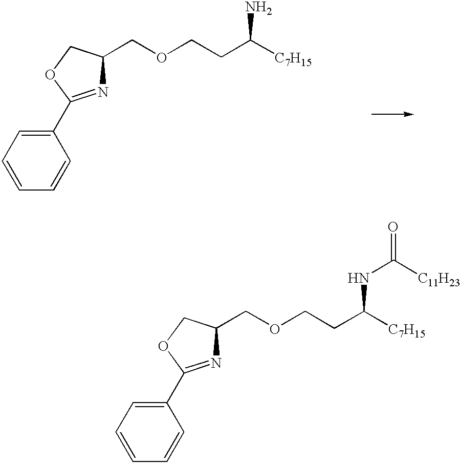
C1(C2=NC(COCCC([C7H15])NC(=O)[C11H23])CO2)=CC=CC=C1.C1(C2=NC(COCCC([C7H15])N)CO2)=CC=CC=C1
